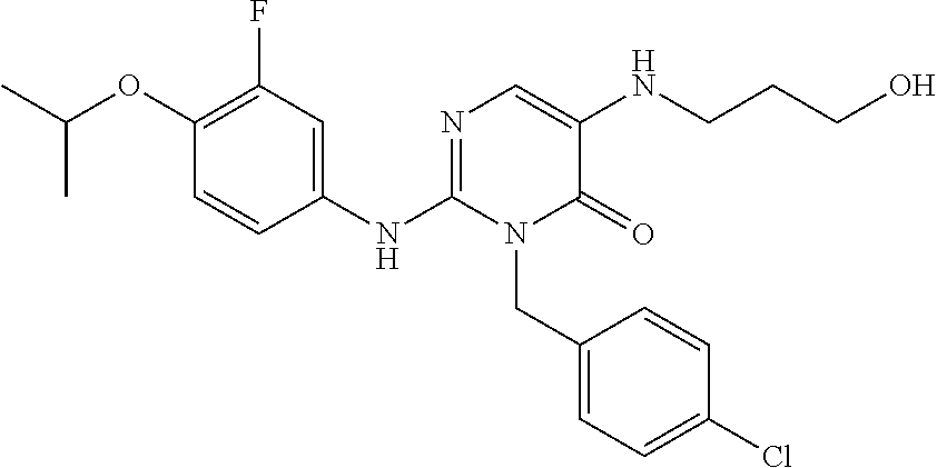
C1(OC(C)C)=C(F)C=C(NC2=NC=C(NCCCO)C(=O)N2CC2=CC=C(Cl)C=C2)C=C1
